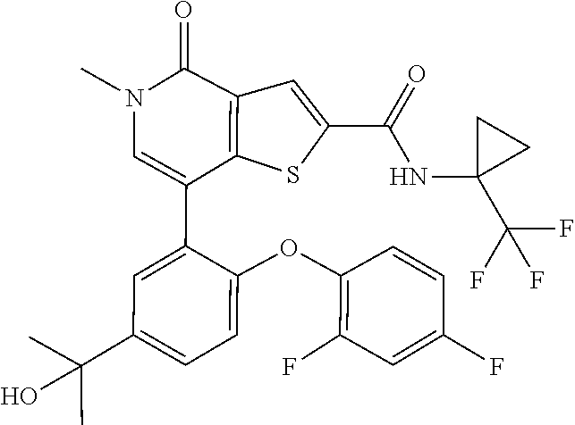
C1(F)=C(OC2=CC=C(C(C)(C)O)C=C2C2=CN(C)C(=O)C3=C2SC(C(=O)NC2(C(F)(F)F)CC2)=C3)C=CC(F)=C1
